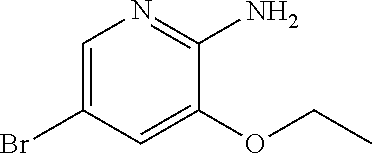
C1=C(Br)C=C(OCC)C(N)=N1
